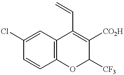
C1=C(Cl)C=CC2=C1C(C=C)=C([CO2H])C([CF3])O2
